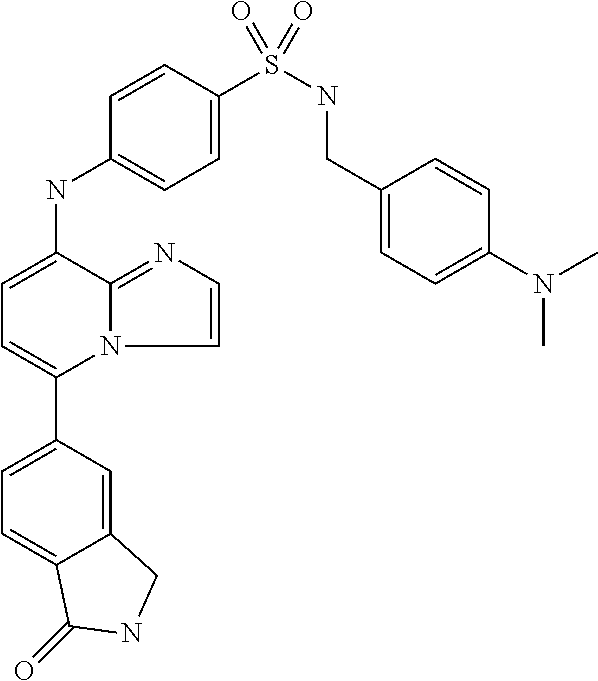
C1(C2=CC=C(NC3=CC=C(S(NCC4=CC=C(N(C)C)C=C4)(=O)=O)C=C3)C3=NC=CN23)=CC=C2C(=C1)CNC2=O
